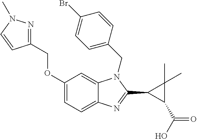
C1(OCC2=NN(C)C=C2)=CC=C2C(=C1)N(CC1=CC=C(Br)C=C1)C(C1C(C(=O)O)C1(C)C)=N2
